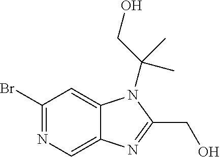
C1(Br)=NC=C2C(=C1)N(C(CO)(C)C)C(CO)=N2
